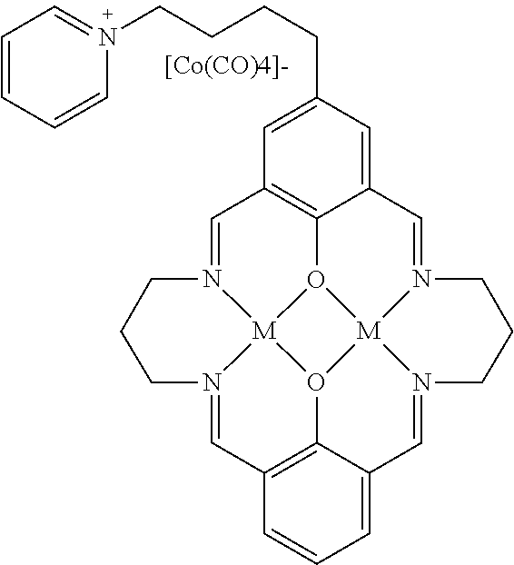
C1=N2[M]34O5C6=C1C=C(CCCCN1=CC=CC=C1)C=C6C=N1[M]56O3C3=C(C=N4CCC2)C=CC=C3C=N6CCC1.[[Co(CO)4]-]
